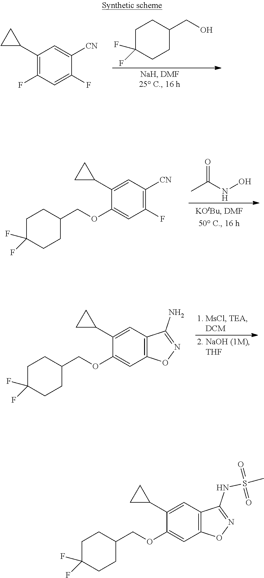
OCC1CCC(F)(F)CC1.C1(C2CC2)=C(F)C=C(F)C([CN])=C1.O=C(NO)C.C1(C2CC2)=CC([CN])=C(F)C=C1OCC1CCC(F)(F)CC1.C1(C2CC2)=CC2=C(C=C1OCC1CCC(F)(F)CC1)ON=C2N.C1(OCC2CCC(F)(F)CC2)=CC2=C(C=C1C1CC1)C(NS(C)(=O)=O)=NO2
